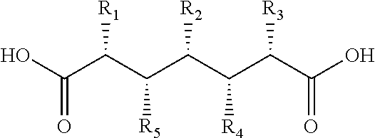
OC(C(C([R5])C(C(C(C(O)=O)[R3])[R4])[R2])[R1])=O
